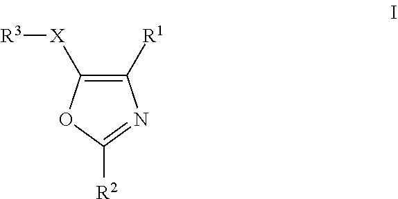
C1([R1])=C([X][R3])OC([R2])=N1
